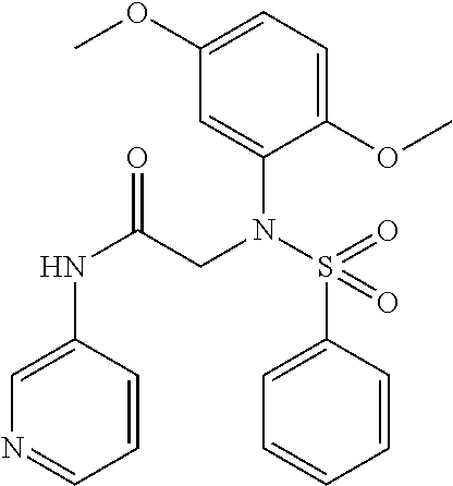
C1=C(NC(=O)CN(S(=O)(C2=CC=CC=C2)=O)C2=CC(OC)=CC=C2OC)C=CC=N1
